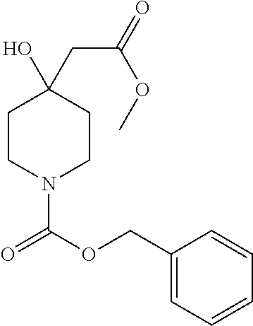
C1(COC(=O)N2CCC(O)(CC(OC)=O)CC2)=CC=CC=C1
